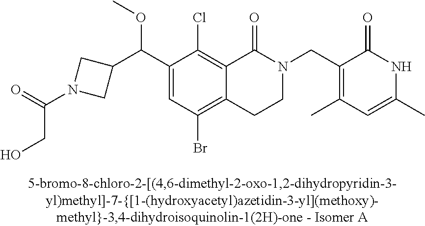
C1(C(C2=CC(Br)=C3C(=C2Cl)C(=O)N(CC2=C(C)C=C(C)NC2=O)CC3)OC)CN(C(=O)CO)C1
